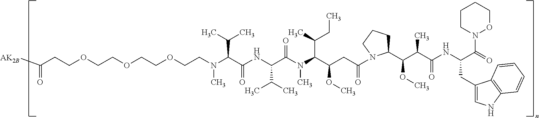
N(C(C(NC(C(C)C)C(N(C)C(C(C)CC)C(CC(=O)N1C(C(C(C(=O)NC(CC2=CNC3=C2C=CC=C3)C(=O)N2CCCCO2)C)OC)CCC1)OC)=O)=O)C(C)C)(C)CCOCCOCCOCCC([AK2B])=O
